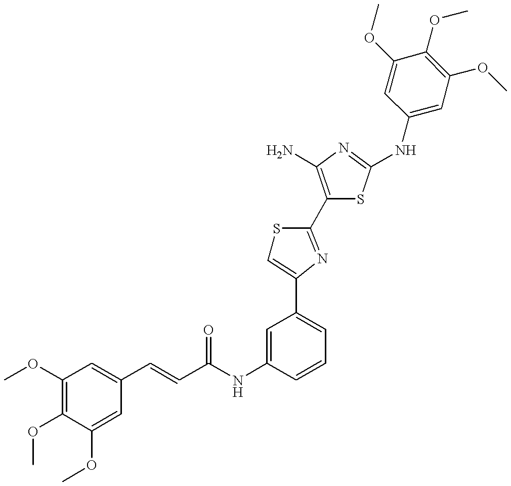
C(NC1=CC(C2=CSC(C3=C(N)N=C(NC4=CC(OC)=C(OC)C(OC)=C4)S3)=N2)=CC=C1)(=O)C=CC1=CC(OC)=C(OC)C(OC)=C1
